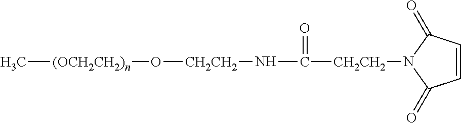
C[(OCH2CH2)n]O[CH2CH2]NC([CH2CH2]N1C(=O)C=CC1=O)=O
